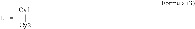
[Cy1][Cy2]
